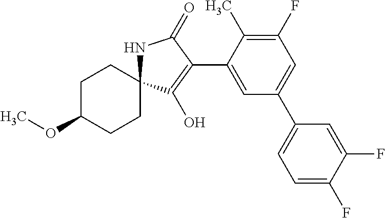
C1(F)=C(C)C(C2=C(O)C3(NC2=O)CCC(OC)CC3)=CC(C2=CC=C(F)C(F)=C2)=C1
